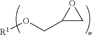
C1(CO[R1])CO1
